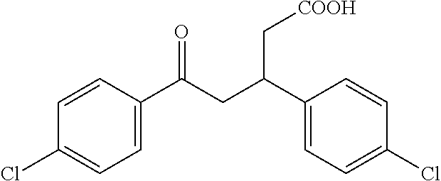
C1=CC(C(CC(C2=CC=C(Cl)C=C2)C[COOH])=O)=CC=C1Cl
